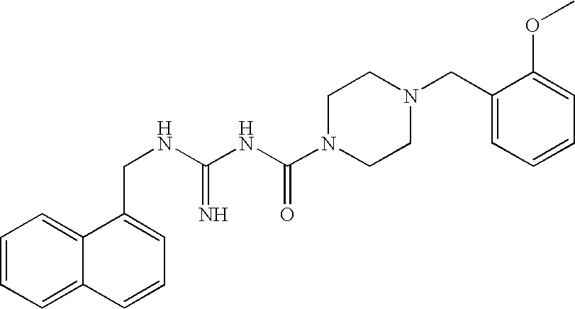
C1=CC=C2C(=C1)C(CNC(NC(N1CCN(CC3=CC=CC=C3OC)CC1)=O)=N)=CC=C2
